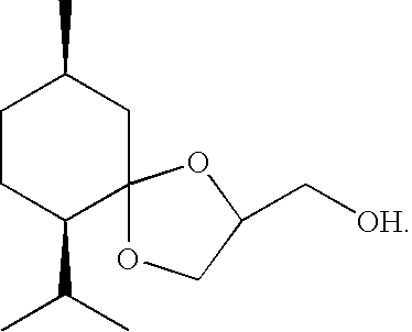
C1CC(C(C)C)C2(CC1C)OCC(C[OH])O2
